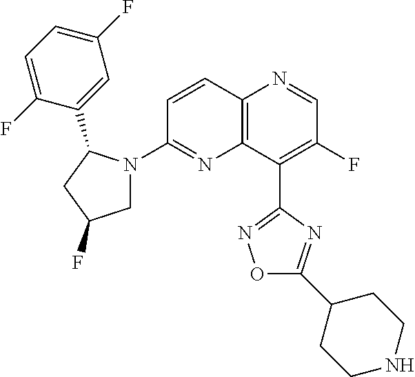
C12=C(C(C3=NOC(C4CCNCC4)=N3)=C(F)C=N1)N=C(N1CC(F)CC1C1=CC(F)=CC=C1F)C=C2
